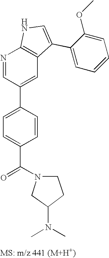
N1=CC(C2=CC=C(C(=O)N3CCC(N(C)C)C3)C=C2)=CC2=C1NC=C2C1=CC=CC=C1OC
